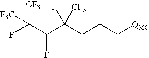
[F3C]C(F)([CF3])C(C(CCC[QMC])([CF3])F)F
